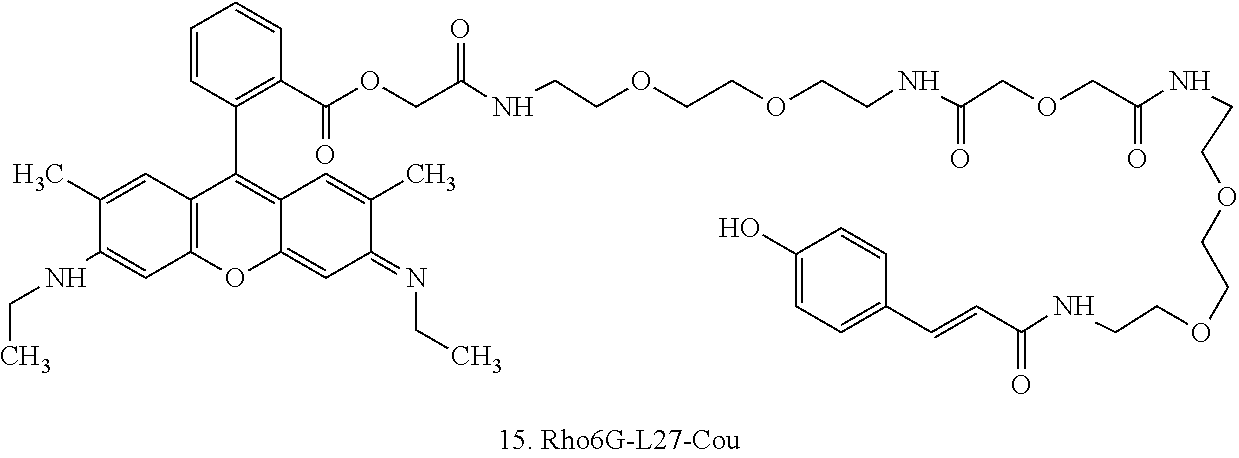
C12=C(C=C(C)C(NCC)=C1)C(C1=C(C(OCC(=O)NCCOCCOCCNC(=O)COCC(=O)NCCOCCOCCNC(C=CC3=CC=C(O)C=C3)=O)=O)C=CC=C1)=C1C(=CC(=NCC)C(C)=C1)O2
